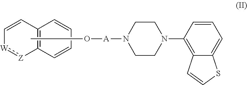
CO[A]N1CCN(C2=C3C(=CC=C2)SC=C3)CC1.C1=C[W]:[Z]C2=C1C=CC=C2
